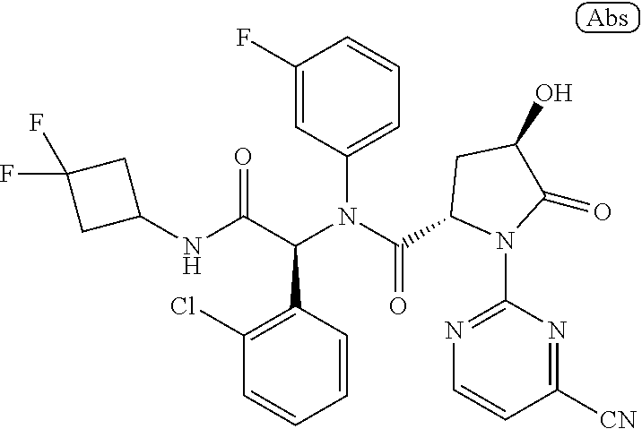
C1(F)=CC(N(C(C2N(C3=NC=CC([CN])=N3)C(=O)C(O)C2)=O)C(C(NC2CC(F)(F)C2)=O)C2=C(Cl)C=CC=C2)=CC=C1
